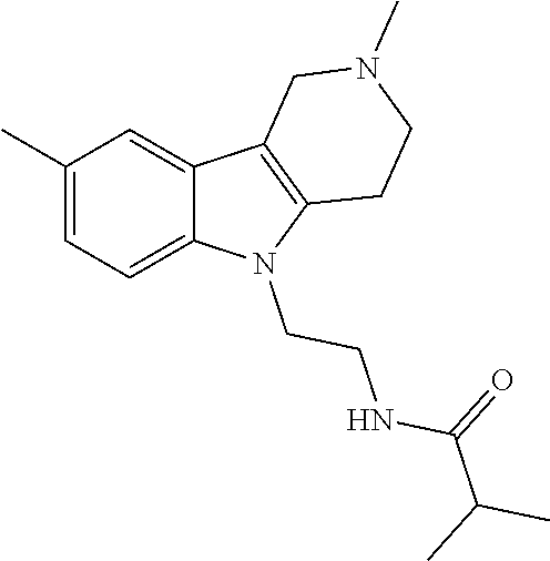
C1(C)=CC=C2C(=C1)C1=C(N2CCNC(C(C)C)=O)CCN(C)C1
